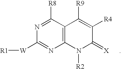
C12=C(C([R8])=NC([W][R1])=N1)C([R9])=C([R4])C(=[X])N2[R2]
